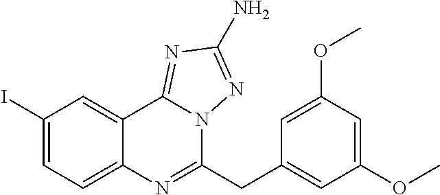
C1(I)=CC=C2C(=C1)C1=NC(N)=NN1C(CC1=CC(OC)=CC(OC)=C1)=N2
